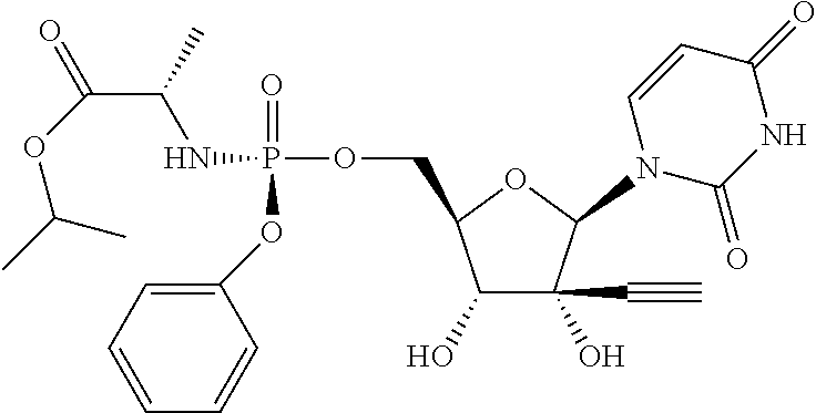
C1(O)C(C#C)(O)C(N2C(=O)NC(=O)C=C2)OC1COP(NC(C(OC(C)C)=O)C)(=O)OC1=CC=CC=C1
